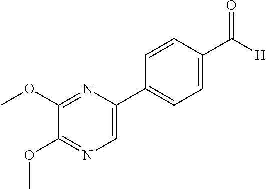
C1=C(C2=CC=C(C(=O)[H])C=C2)N=C(OC)C(OC)=N1
